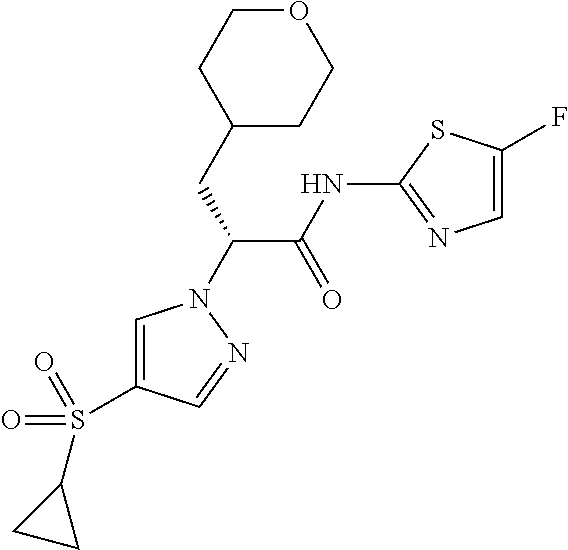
C1=C(S(C2CC2)(=O)=O)C=NN1C(C(NC1=NC=C(F)S1)=O)CC1CCOCC1
